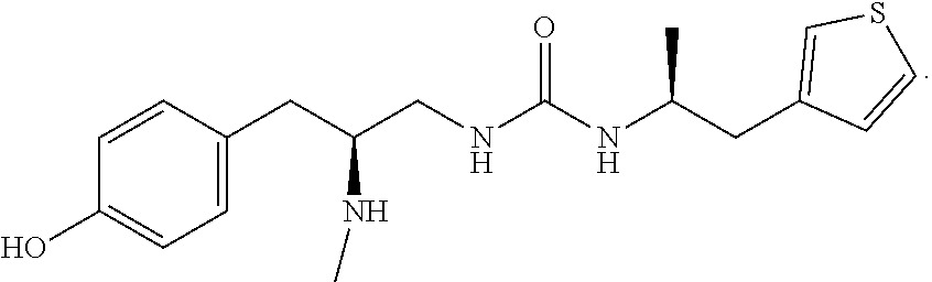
C1=CC(O)=CC=C1CC(CNC(NC(CC1=CSC=C1)C)=O)NC
